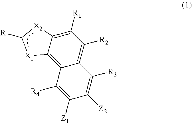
C12=C3C(=C([R1])C([R2])=C1C([R3])=C([Z2])C([Z1])=C2[R4])[X2]C([R])[X1]3
